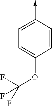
C1=CC(->C)=CC=C1OC(F)(F)F
